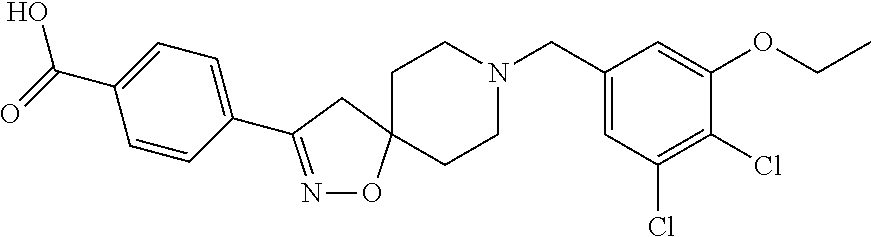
N1=C(C2=CC=C(C(=O)O)C=C2)CC2(O1)CCN(CC1=CC(Cl)=C(Cl)C(OCC)=C1)CC2
